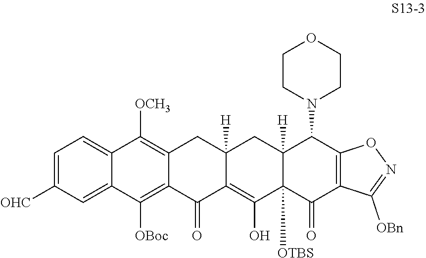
C12=CC=C([OHC])C=C1C([OBoc])=C1C(=C2[OCH3])CC2([H])C(=C(O)C3([OTBS])C([H])(C2)C(N2CCOCC2)C2=C(C3=O)C([OBn])=NO2)C1=O
